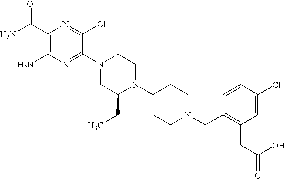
C1(C(N)=O)=C(N)N=C(N2CC(CC)N(C3CCN(CC4=C(CC(O)=O)C=C(Cl)C=C4)CC3)CC2)C(Cl)=N1
